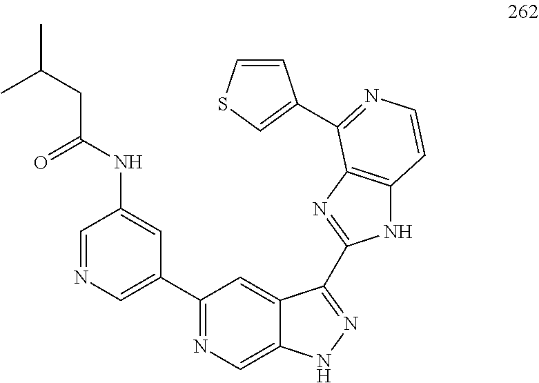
C1=NC=C(C2=NC=C3C(=C2)C(C2=NC4=C(N2)C=CN=C4C2=CSC=C2)=NN3)C=C1NC(CC(C)C)=O
